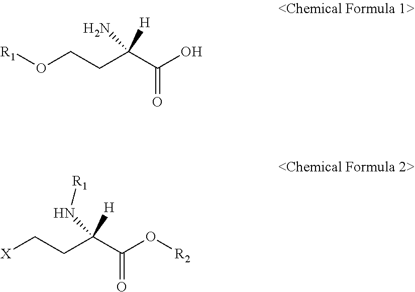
[R1]OCCC(C(O)=O)([H])N.C(CC(C(O[R2])=O)([H])N[R1])[X]
